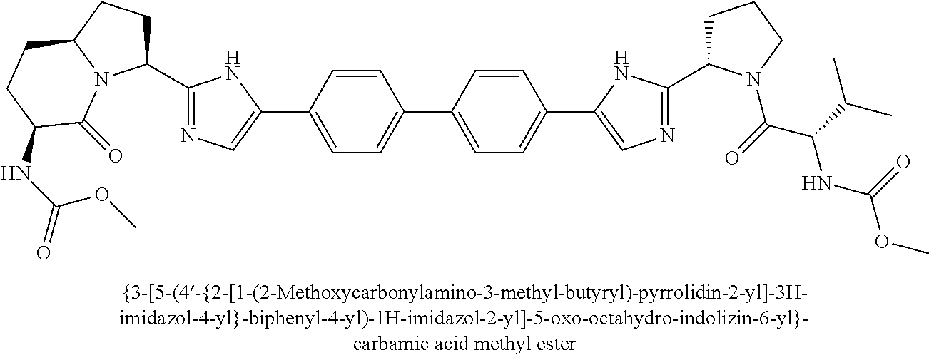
C1=CC(C2=CN=C(C3CCC4N3C(=O)C(NC(=O)OC)CC4)N2)=CC=C1C1=CC=C(C2=CN=C(C3CCCN3C(=O)C(C(C)C)NC(OC)=O)N2)C=C1
